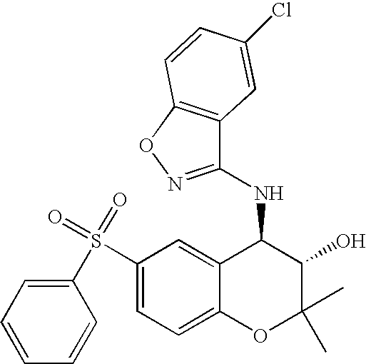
C1(NC2=NOC3=C2C=C(Cl)C=C3)C2=CC(S(=O)(=O)C3=CC=CC=C3)=CC=C2OC(C)(C)C1O
